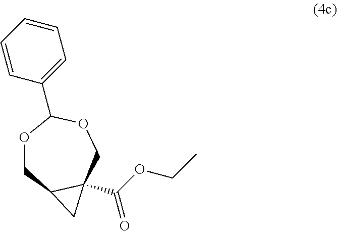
C12C(C(OCC)=O)(COC(C3=CC=CC=C3)OC1)C2
